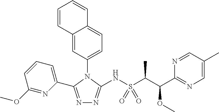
N1=C(C2=CC=CC(OC)=N2)N(C2=CC=C3C(=C2)C=CC=C3)C(NS(C(C(C2=NC=C(C)C=N2)OC)C)(=O)=O)=N1
